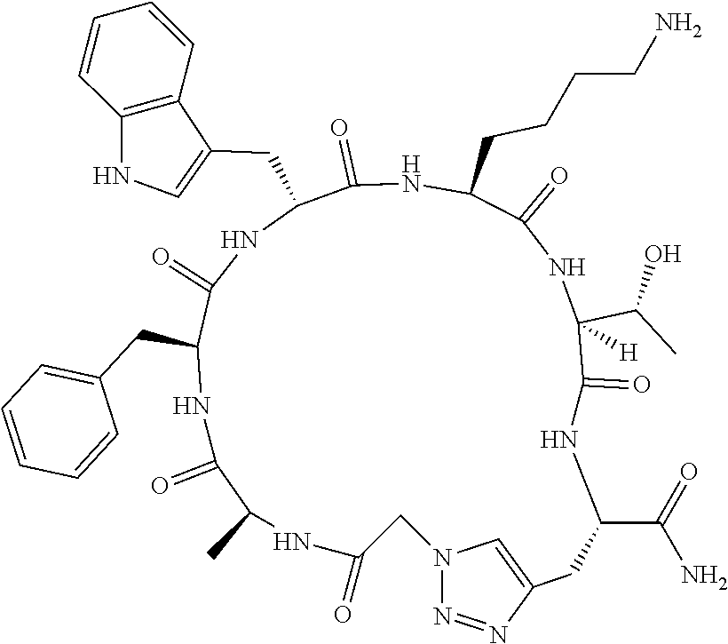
C1N2N=NC(=C2)CC(C(=O)N)NC(=O)C(C(O)C)([H])NC(=O)C(CCCCN)NC(=O)C(CC2=CNC3=C2C=CC=C3)NC(=O)C(CC2=CC=CC=C2)NC(=O)C(C)NC1=O
